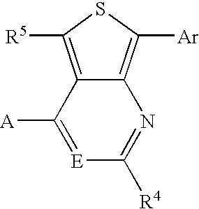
C12=C([Ar])SC([R5])=C1C([A])=[E]C([R4])=N2
